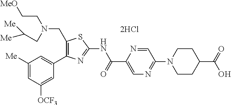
C1([Me])=CC([OCF3])=CC(C2=C(CN(CC[MeO])CC([Me])[Me])SC(NC(C3=CN=C(N4CCC(C(=O)O)CC4)C=N3)=O)=N2)=C1.[2HCl]
